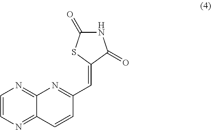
N1=C2C(=NC=C1)C=CC(C=C1C(=O)NC(=O)S1)=N2
